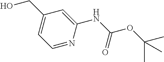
C1=C(NC(OC(C)(C)C)=O)N=CC=C1CO
